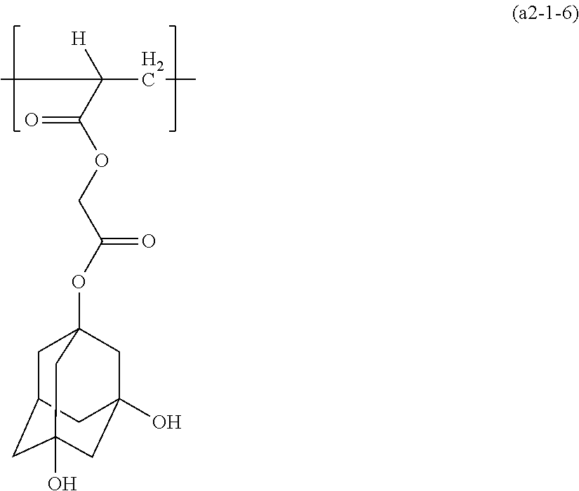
C1C2CC3(O)CC(O)(CC1(OC(COC(C([H])(C)CC)=O)=O)C3)C2
